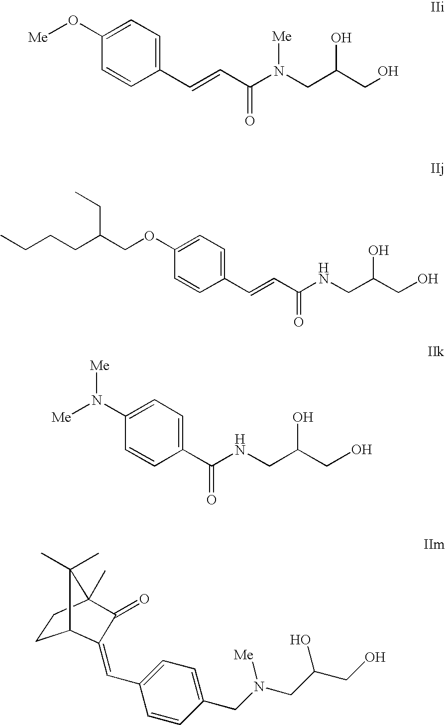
C1(O[Me])=CC=C(C=CC(=O)N(CC(O)CO)[Me])C=C1.C1CC2(C)C(=O)C(=CC3=CC=C(CN(CC(CO)O)[Me])C=C3)C1C2(C)C.C1(OCC(CCCC)CC)=CC=C(C=CC(=O)NCC(O)CO)C=C1.C1(N([Me])[Me])=CC=C(C(=O)NCC(O)CO)C=C1
